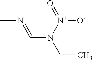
CN=CN(CC)[N+](=O)[O-]
